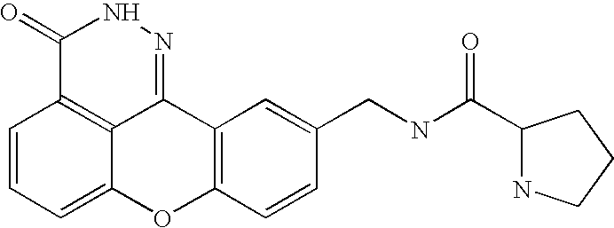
C1=CC=C2C3=C1C(=O)NN=C3C1=C(O2)C=CC(CNC(C2NCCC2)=O)=C1
